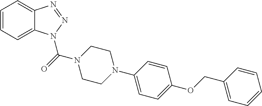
C1=CC=C2C(=C1)N=NN2C(=O)N1CCN(C2=CC=C(OCC3=CC=CC=C3)C=C2)CC1
